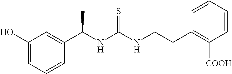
C1(C(NC(NCCC2=C([COOH])C=CC=C2)=S)C)=CC(O)=CC=C1
